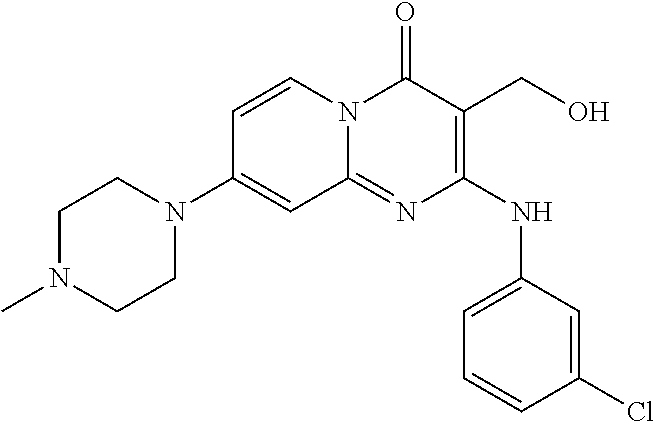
C1=CN2C(=NC(NC3=CC=CC(Cl)=C3)=C(CO)C2=O)C=C1N1CCN(C)CC1
